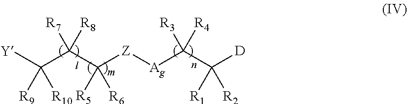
[Y]C(C(C([Z][Ag]C(C([D])([R2])[R1])([R3])[R4])([R5])[R6])([R7])[R8])([R9])[R10]
